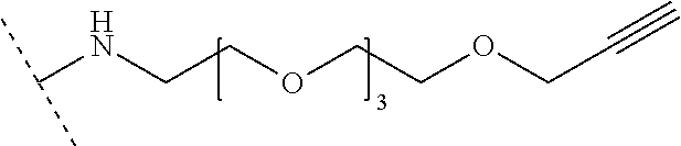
C(NCCOCCOCC#C)(C)C
